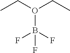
O(B(F)(F)F)(CC)CC
